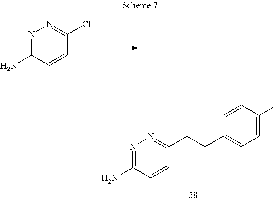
N1=C(N)C=CC(CCC2=CC=C(F)C=C2)=N1.[F38].N1=C(N)C=CC(Cl)=N1
